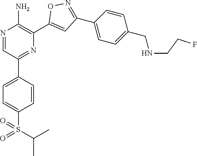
N1=CC(C2=CC=C(S(=O)(C(C)C)=O)C=C2)=NC(C2=CC(C3=CC=C(CNCCF)C=C3)=NO2)=C1N
